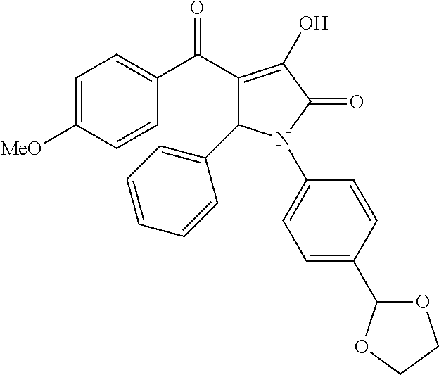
C1(C(C2=CC=C([MeO])C=C2)=O)=C(O)C(=O)N(C2=CC=C(C3OCCO3)C=C2)C1C1=CC=CC=C1
